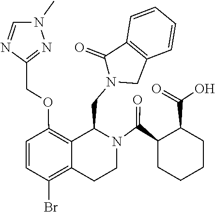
C12=C(C=CC=C1)CN(CC1C3=C(OCC4=NN(C)C=N4)C=CC(Br)=C3CCN1C(C1CCCCC1C(=O)O)=O)C2=O
